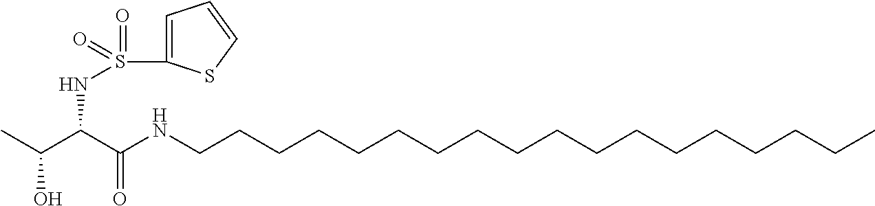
CC(C(C(NCCCCCCCCCCCCCCCCCC)=O)NS(=O)(=O)C1=CC=CS1)O
